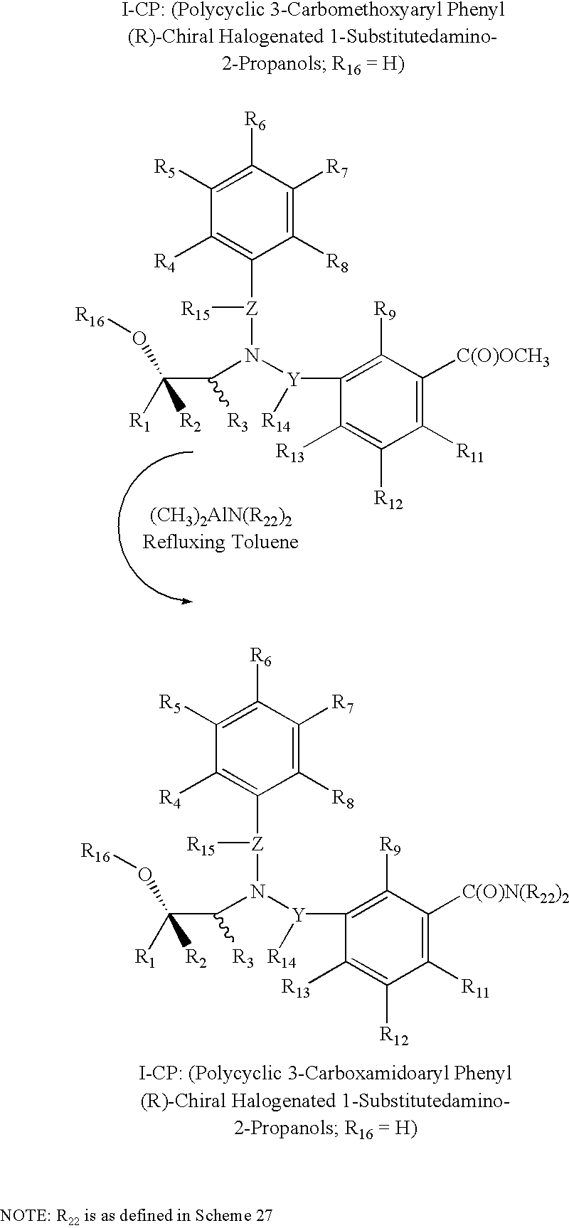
C1([R5])=C([R6])C([R7])=C([R8])C([Z]([R15])N([Y](C2=C([R9])C([C(O)OCH3])=C([R11])C([R12])=C2[R13])[R14])C([R3])C([R1])([R2])O[R16])=C1[R4].C1([R5])=C([R6])C([R7])=C([R8])C([Z]([R15])N([Y](C2=C([R9])C([C(O)N(R22)2])=C([R11])C([R12])=C2[R13])[R14])C([R3])C([R1])([R2])O[R16])=C1[R4]
